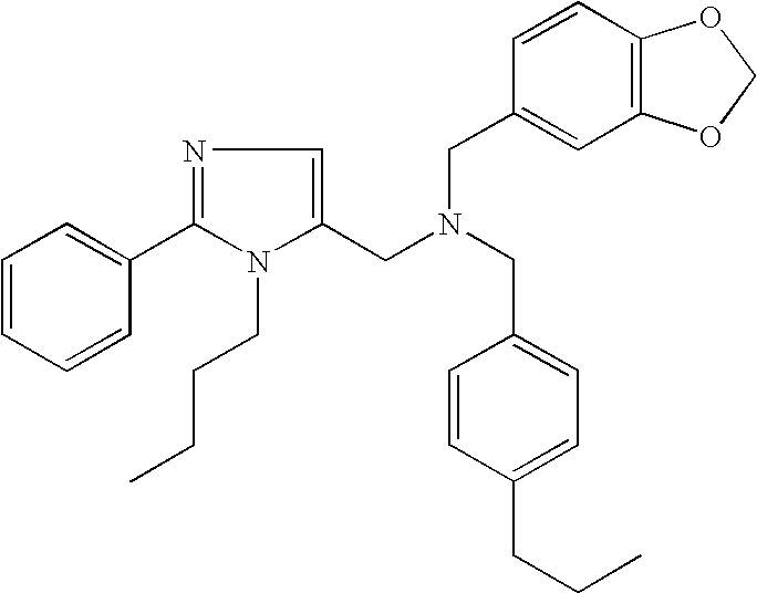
C1=CC=CC(C2=NC=C(CN(CC3=CC=C(CCC)C=C3)CC3=CC4=C(C=C3)OCO4)N2CCCC)=C1
